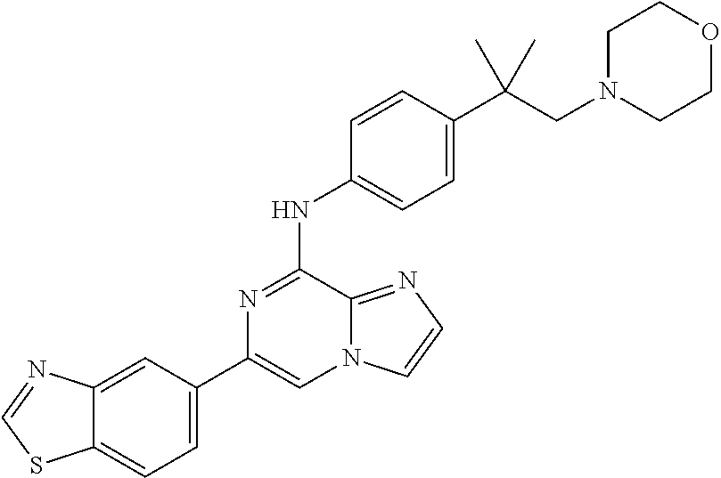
C1(C2=CC=C3C(=C2)N=CS3)=CN2C(=NC=C2)C(NC2=CC=C(C(CN3CCOCC3)(C)C)C=C2)=N1
